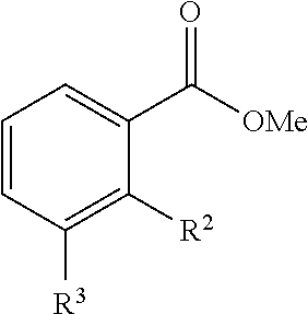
C1=CC([R3])=C([R2])C(C([OMe])=O)=C1
